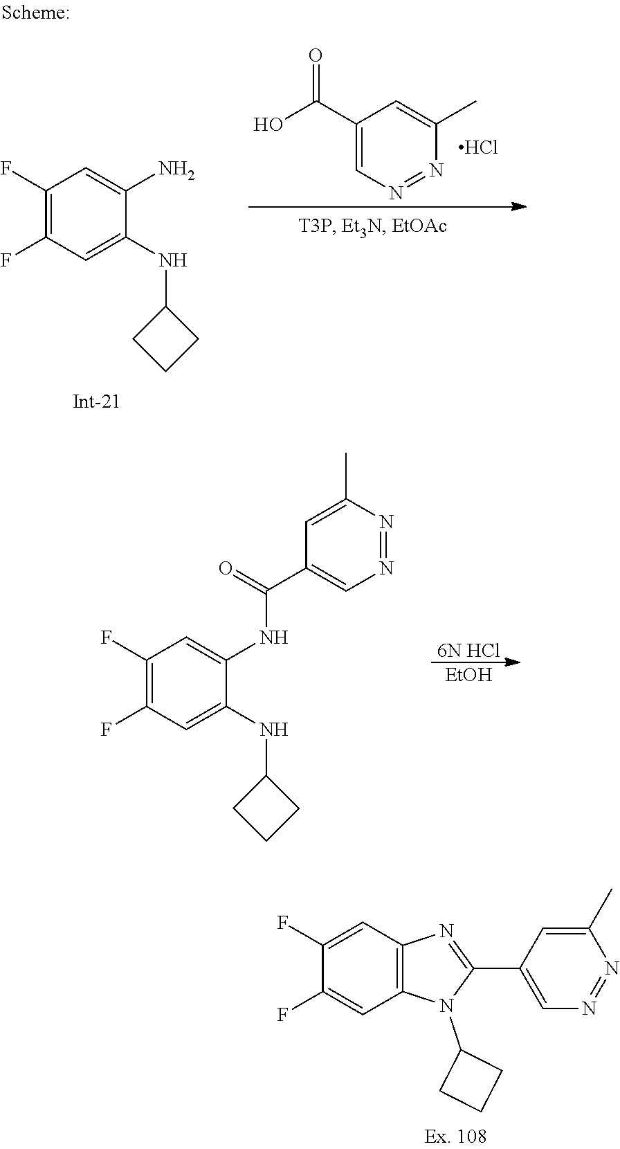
C1(F)=CC2=C(C=C1F)N(C1CCC1)C(C1=CN=NC(C)=C1)=N2.C1(F)=C(F)C=C(NC2CCC2)C(N)=C1.C1(C(O)=O)=CN=NC(C)=C1.Cl.C1(F)=C(F)C=C(NC2CCC2)C(NC(C2=CN=NC(C)=C2)=O)=C1.[EtOH].[6N HCl]
